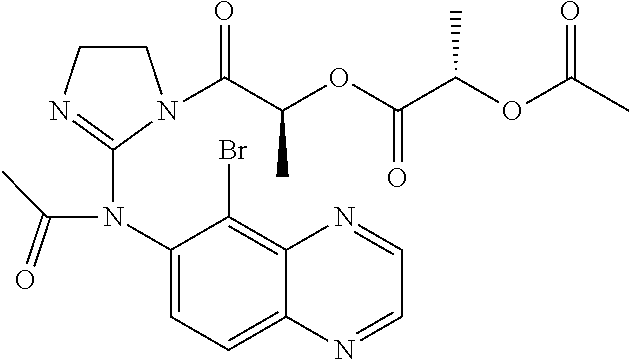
C1CN(C(C(OC(C(OC(C)=O)C)=O)C)=O)C(N(C2=CC=C3C(=C2Br)N=CC=N3)C(=O)C)=N1
